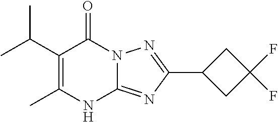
CC1=C(C(C)C)C(=O)N2C(=NC(C3CC(F)(F)C3)=N2)N1
